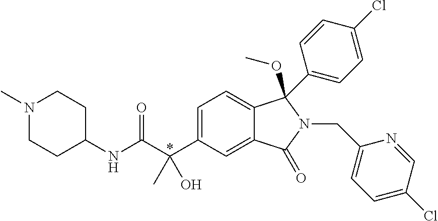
N(C(C(C1=CC=C2C(=C1)C(=O)N(CC1=CC=C(Cl)C=N1)C2(OC)C1=CC=C(Cl)C=C1)(C)O)=O)C1CCN(C)CC1
